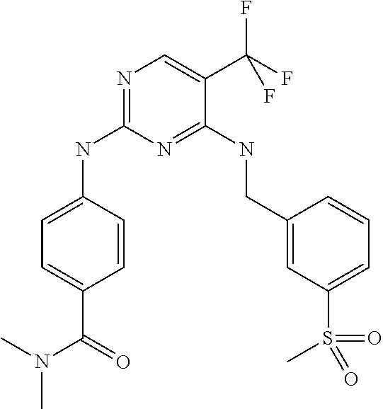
N(C1=NC=C(C(F)(F)F)C(NCC2=CC(S(C)(=O)=O)=CC=C2)=N1)C1=CC=C(C(=O)N(C)C)C=C1
